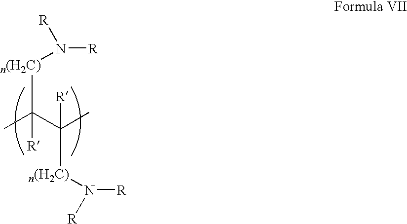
CC(C(C)([R])[n(H2C)]N([R])[R])([n(H2C)]N([R])[R])[R]
